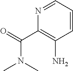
C1=CC=NC(C(N(C)C)=O)=C1N
